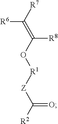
[R6]C([R7])=C(O[R1][Z]C([R2])=O)[R8]
